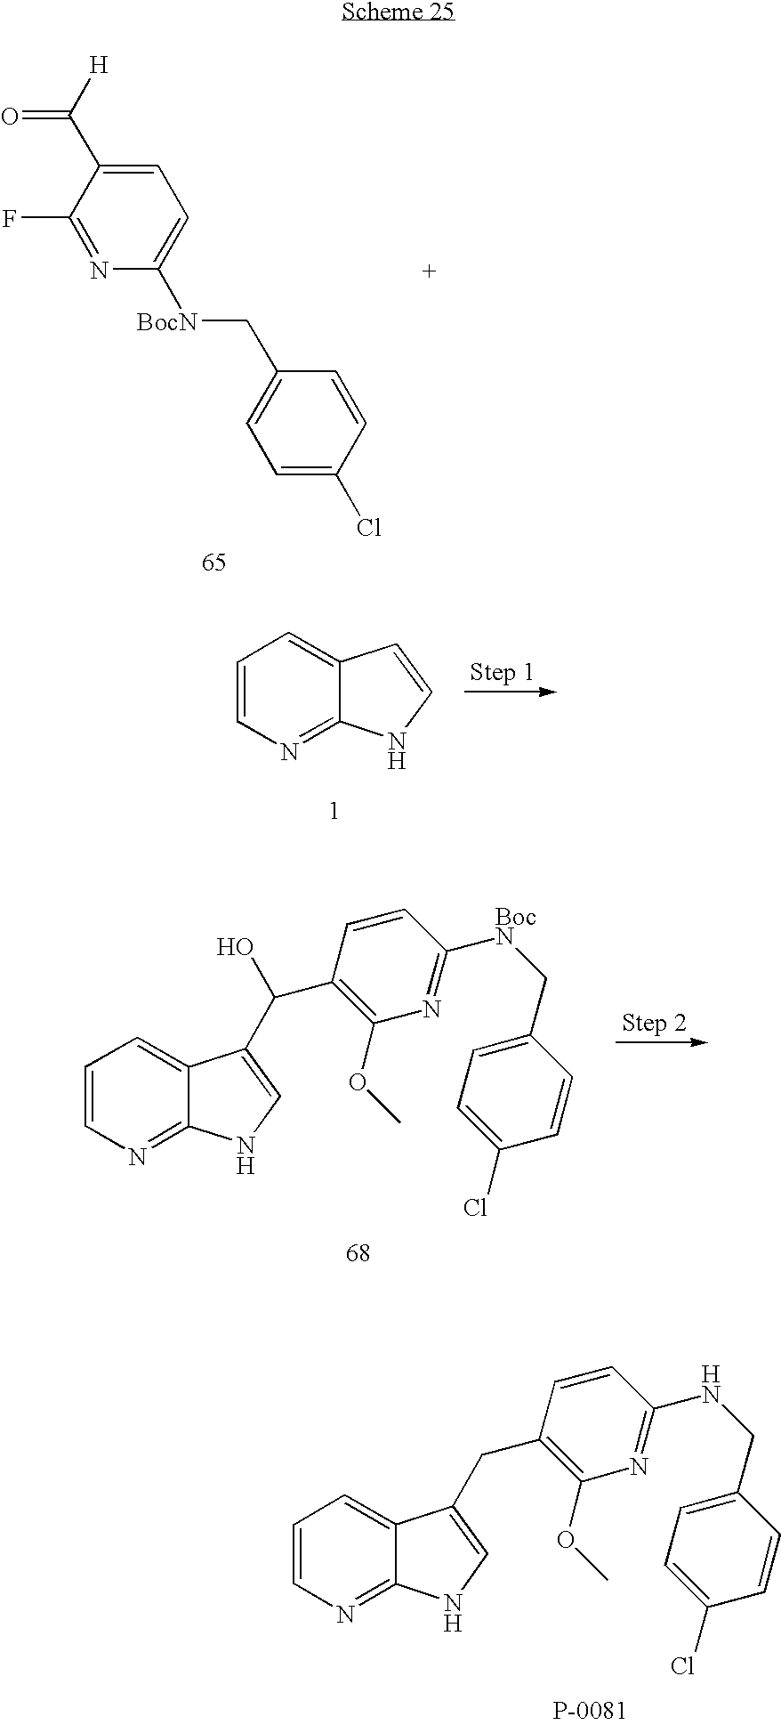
C1=C(C(=O)[H])C(F)=NC([BocN]CC2=CC=C(Cl)C=C2)=C1.C1=CN=C2C(=C1)C=CN2.C1=CN=C2C(=C1)C(C(O)C1=C(OC)N=C([BocN]CC3=CC=C(Cl)C=C3)C=C1)=CN2.C1=CN=C2C(=C1)C(CC1=C(OC)N=C(NCC3=CC=C(Cl)C=C3)C=C1)=CN2
